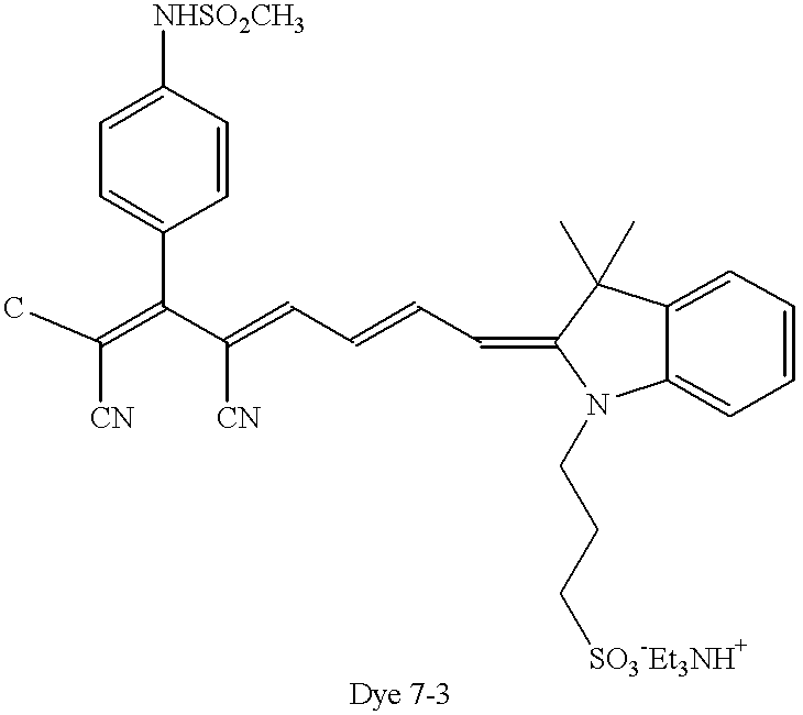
CC(=C(C(=CC=CC=C1N(CCC[SO3-Et3NH+])C2=CC=CC=C2C1(C)C)[CN])C1=CC=C([NHSO2CH3])C=C1)[CN]
